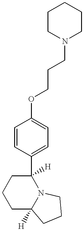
C1CN(CCCOC2=CC=C(C3([H])CCCC4([H])CCCN34)C=C2)CCC1
